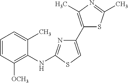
C1=CC([OCH3])=C(NC2=NC(C3=C(C)N=C(C)S3)=CS2)C(C)=C1
